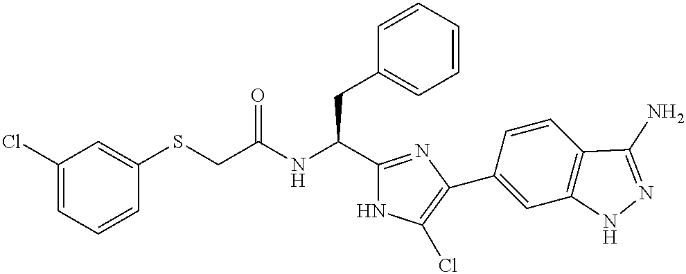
C1(Cl)=CC=CC(SCC(NC(C2=NC(C3=CC4=C(C=C3)C(N)=NN4)=C(Cl)N2)CC2=CC=CC=C2)=O)=C1
